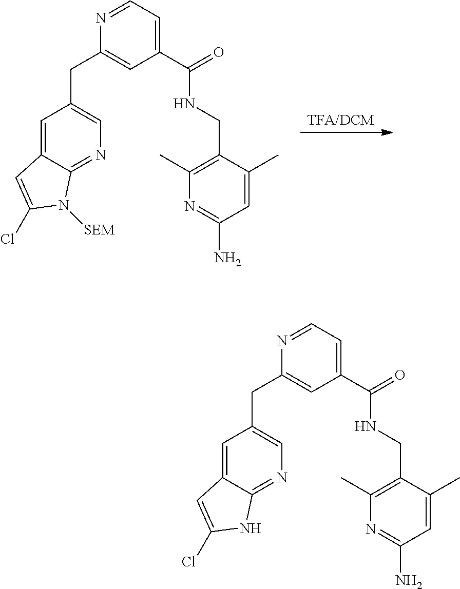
[TFA/DCM].C1=C2C(=NC=C1CC1=CC(C(=O)NCC3=C(C)N=C(N)C=C3C)=CC=N1)N([SEM])C(Cl)=C2.C1=C2C(=NC=C1CC1=CC(C(=O)NCC3=C(C)N=C(N)C=C3C)=CC=N1)NC(Cl)=C2
